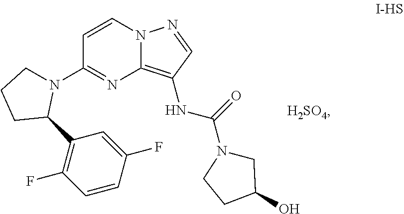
C12=C(NC(N3CC(O)CC3)=O)C=NN1C=CC(N1CCCC1C1=C(F)C=CC(F)=C1)=N2.[H2SO4]
